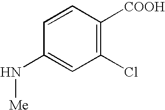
C1=CC([COOH])=C(Cl)C=C1N[Me]
